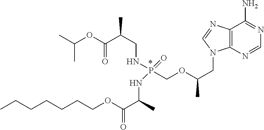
C12=C(N=CN=C1N)N(CC(C)OCP(NC(C(OCCCCCCC)=O)C)(NCC(C(OC(C)C)=O)C)=O)C=N2
